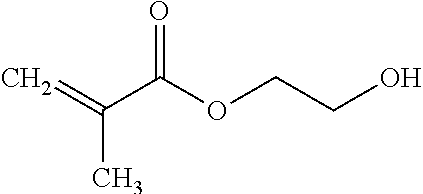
C(C(OCCO)=O)(=C)C
